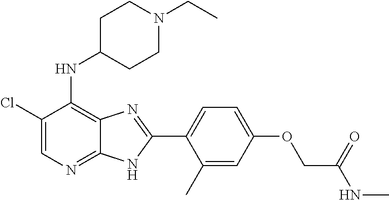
C1(Cl)=CN=C2C(=C1NC1CCN(CC)CC1)N=C(C1=CC=C(OCC(NC)=O)C=C1C)N2
